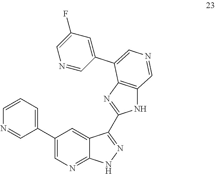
C1(C2=CC=CN=C2)=CN=C2C(=C1)C(C1=NC3=C(N1)C=NC=C3C1=CC(F)=CN=C1)=NN2
